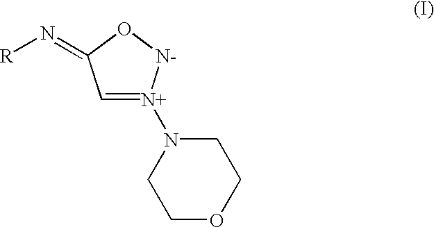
C1OCCN([N+]2=CC(=N[R])O[N-]2)C1
